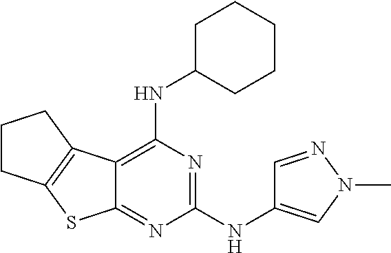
C1CCC(NC2=C3C(=NC(NC4=CN(C)N=C4)=N2)SC2=C3CCC2)CC1
